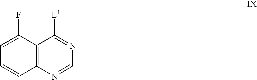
C1=C(F)C2=C(C=C1)N=CN=C2[L1]
